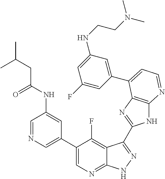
C1=NC=C(C2=CN=C3C(=C2F)C(C2=NC4=C(N2)N=CC=C4C2=CC(NCCN(C)C)=CC(F)=C2)=NN3)C=C1NC(CC(C)C)=O
